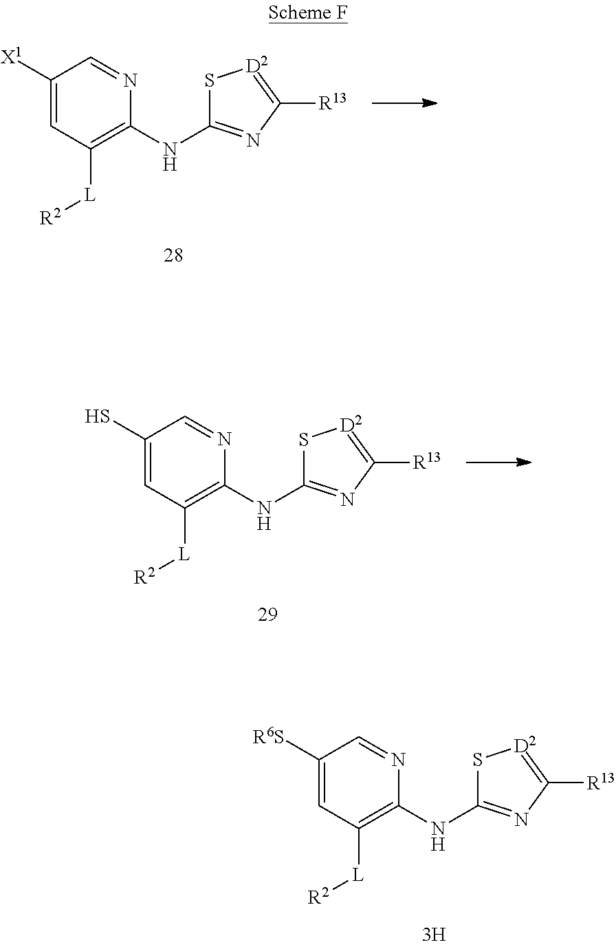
C1([X1])=CC([L][R2])=C(NC2=NC([R13])=[D2]S2)N=C1.C1(S)=CC([L][R2])=C(NC2=NC([R13])=[D2]S2)N=C1.C1([R6S])=CC([L][R2])=C(NC2=NC([R13])=[D2]S2)N=C1
